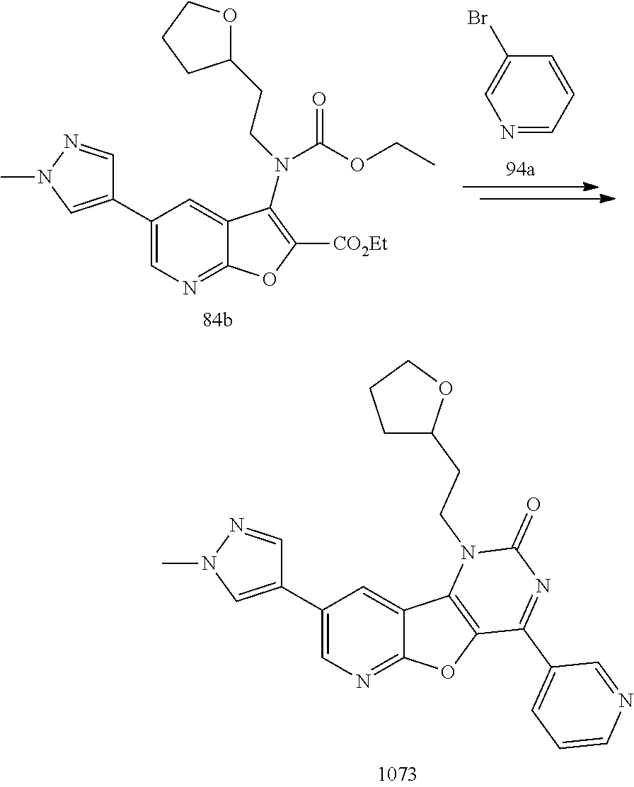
C1(C2=CN(C)N=C2)=CN=C2C(=C1)C1=C(O2)C(C2=CC=CN=C2)=NC(=O)N1CCC1CCCO1.C1(C2=CN(C)N=C2)=CN=C2C(=C1)C(N(CCC1OCCC1)C(OCC)=O)=C([CO2Et])O2.C1=CC(Br)=CN=C1
